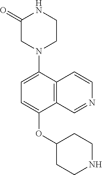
C1=C(N2CC(=O)NCC2)C2=C(C(OC3CCNCC3)=C1)C=NC=C2
